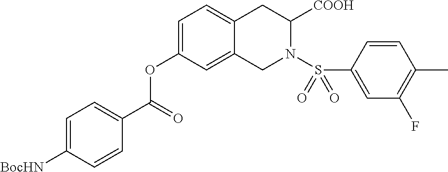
C1=C([BocHN])C=CC(C(=O)OC2=CC=C3C(=C2)CN(S(C2=CC(F)=C(C)C=C2)(=O)=O)C([COOH])C3)=C1
